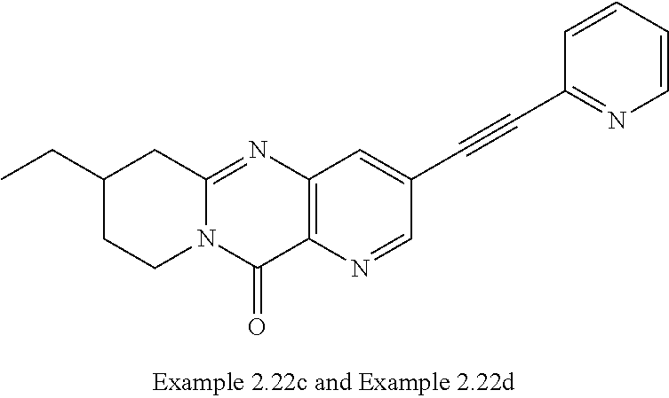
C12=NC3=C(C(=O)N1CCC(CC)C2)N=CC(C#CC1=NC=CC=C1)=C3
